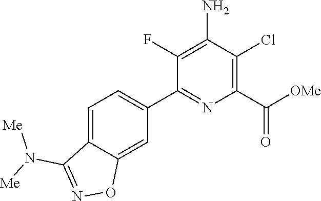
C1(C2=CC=C3C(=C2)ON=C3N([Me])[Me])=NC(C(=O)[OMe])=C(Cl)C(N)=C1F
